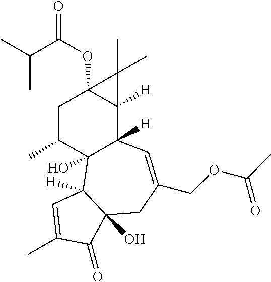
C1C(C)C2(O)C([H])(C3([H])C1(OC(C(C)C)=O)C3(C)C)C=C(COC(C)=O)CC1(O)C2([H])C=C(C)C1=O
